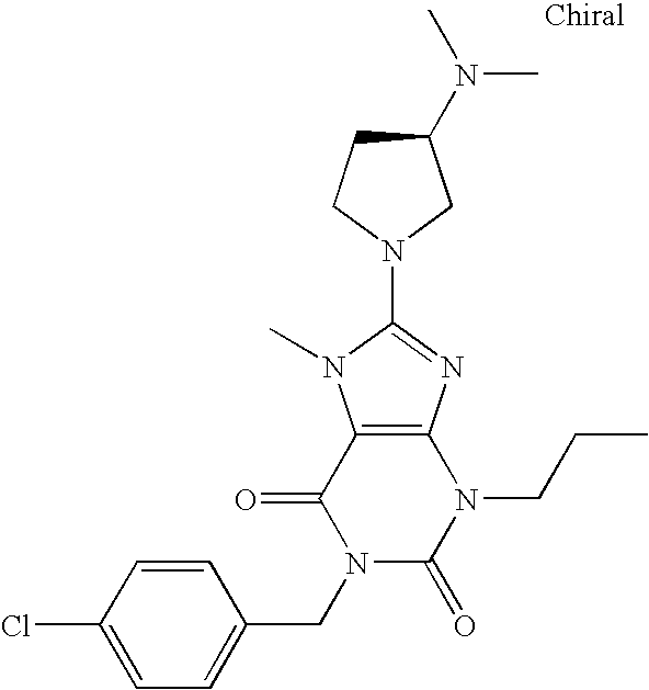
C12=C(N=C(N3CC(N(C)C)CC3)N1C)N(CCC)C(=O)N(CC1=CC=C(Cl)C=C1)C2=O
